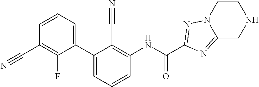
C1(C2=CC=CC(NC(=O)C3=NN4CCNCC4=N3)=C2C#N)=CC=CC(C#N)=C1F
